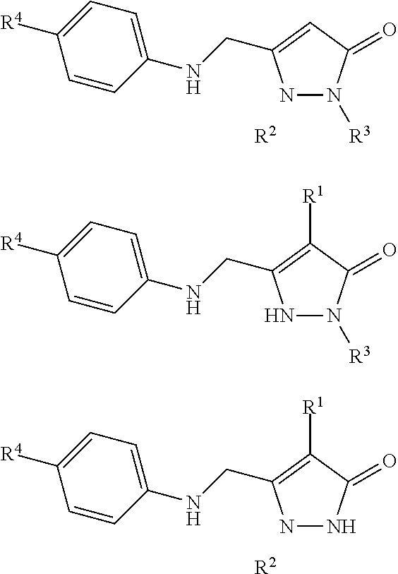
[R2].N1N([R3])C(=O)C=C1CNC1=CC=C([R4])C=C1.N1N([R3])C(=O)C([R1])=C1CNC1=CC=C([R4])C=C1.[R2].N1NC(=O)C([R1])=C1CNC1=CC=C([R4])C=C1
